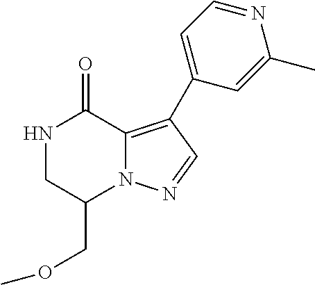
N1CC(COC)N2C(=C(C3=CC=NC(C)=C3)C=N2)C1=O
